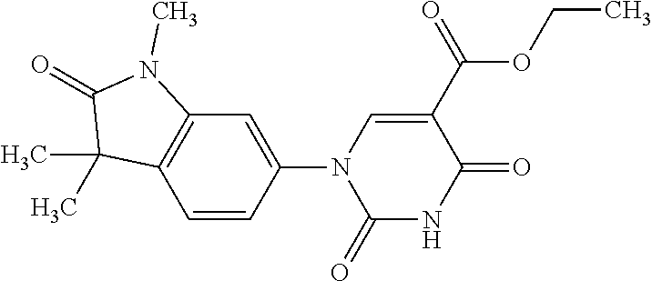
C1=C(N2C(=O)NC(=O)C(C(=O)OCC)=C2)C=CC2=C1N(C)C(=O)C2(C)C
